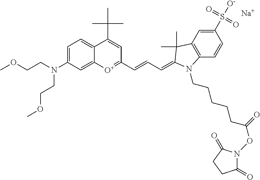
[Na].C1=C(N(CCOC)CCOC)C=C2C(=C1)C(C(C)(C)C)=CC(C=CC=C1C(C)(C)C3=C(C=CC(S([O-])(=O)=O)=C3)N1CCCCCC(ON1C(=O)CCC1=O)=O)=[O+]2
